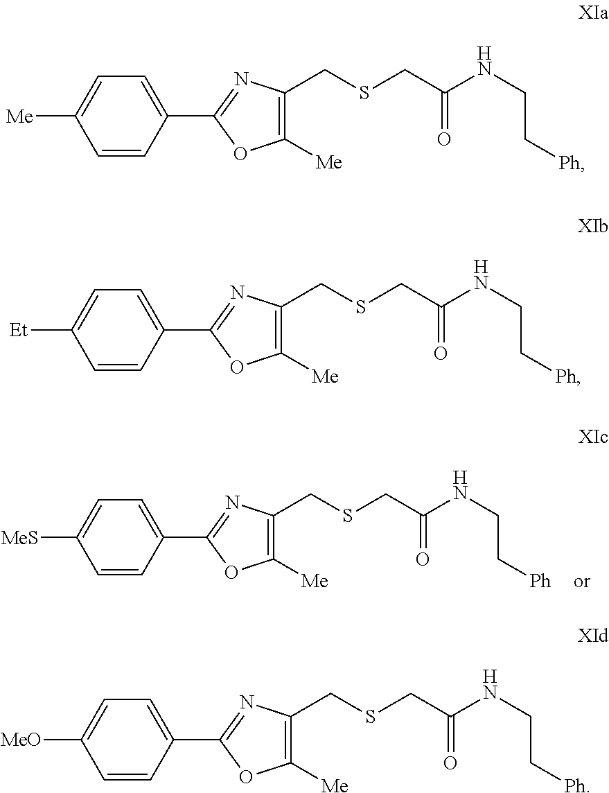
C1([Me])=C(CSCC(NCC[Ph])=O)N=C(C2=CC=C([Me])C=C2)O1.C1([Me])=C(CSCC(NCC[Ph])=O)N=C(C2=CC=C([Et])C=C2)O1.C1([Me])=C(CSCC(NCC[Ph])=O)N=C(C2=CC=C([MeO])C=C2)O1.C1([Me])=C(CSCC(NCC[Ph])=O)N=C(C2=CC=C([MeS])C=C2)O1
